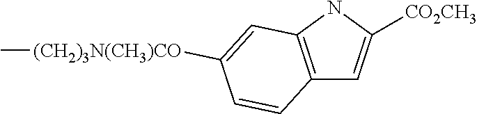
C12=C(NC([CO2CH3])=C1)C=C([(CH2)3N(CH3)CO]C)C=C2
